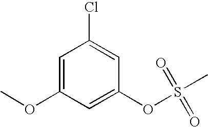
C1=C(OC)C=C(OS(C)(=O)=O)C=C1Cl
